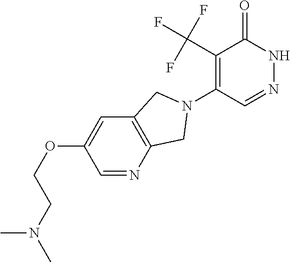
C1(C(F)(F)F)=C(N2CC3=C(C=C(OCCN(C)C)C=N3)C2)C=NNC1=O
